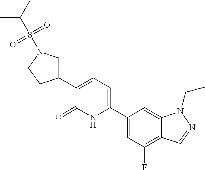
C1(C2=CC=C(C3=CC(F)=C4C(=C3)N(CC)N=C4)NC2=O)CN(S(=O)(=O)C(C)C)CC1
